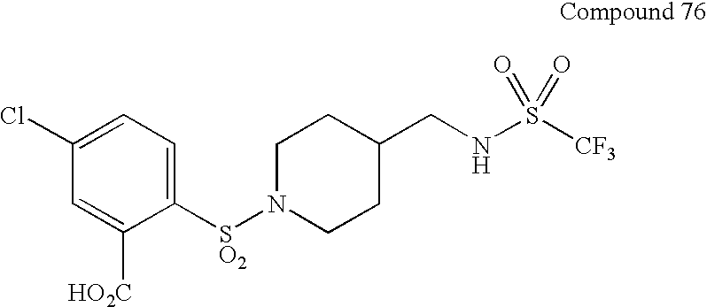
C1N([SO2]C2=CC=C(Cl)C=C2[HO2C])CCC(CNS([CF3])(=O)=O)C1
